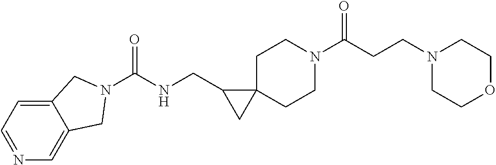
C1C2(CCN(C(CCN3CCOCC3)=O)C1)C(CNC(=O)N1CC3=CN=CC=C3C1)C2
